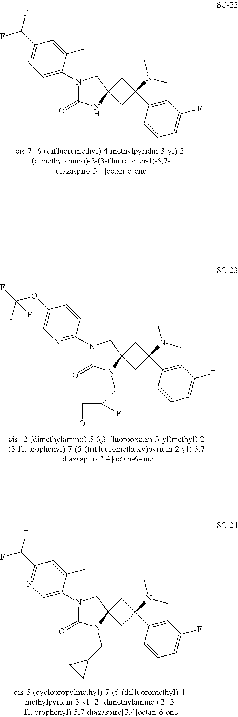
N1(C2=CN=C(C(F)F)C=C2C)C(=O)N(CC2CC2)C2(C1)CC(C1=CC(F)=CC=C1)(N(C)C)C2.N1(C2=NC=C(OC(F)(F)F)C=C2)C(=O)N(CC2(F)COC2)C2(C1)CC(C1=CC(F)=CC=C1)(N(C)C)C2.N1(C2=CN=C(C(F)F)C=C2C)C(=O)NC2(C1)CC(C1=CC(F)=CC=C1)(N(C)C)C2
